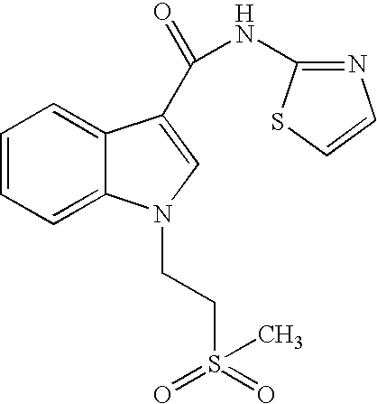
C1=CC=C2C(=C1)C(C(=O)NC1=NC=CS1)=CN2CCS(=O)(=O)C
